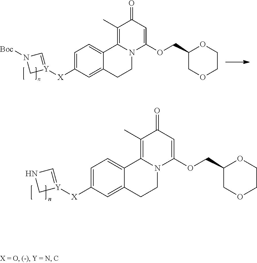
C1=C([X][Y]2=CNC2)C=C2C(=C1)C1=C(C)C(=O)C=C(OCC3COCCO3)N1CC2.C1=C([X][Y]2=CN([Boc])C2)C=C2C(=C1)C1=C(C)C(=O)C=C(OCC3COCCO3)N1CC2
